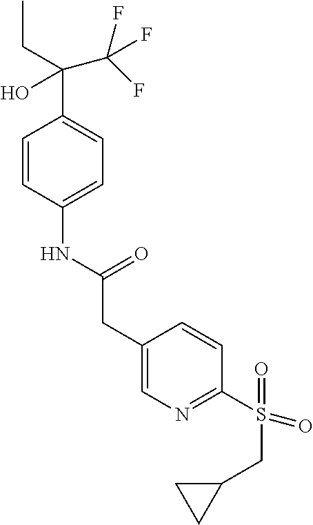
C1=CC(NC(CC2=CN=C(S(=O)(CC3CC3)=O)C=C2)=O)=CC=C1C(CC)(O)C(F)(F)F
